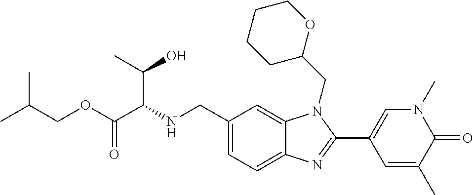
N(CC1=CC=C2C(=C1)N(CC1OCCCC1)C(C1=CN(C)C(=O)C(C)=C1)=N2)C(C(OCC(C)C)=O)C(C)O
